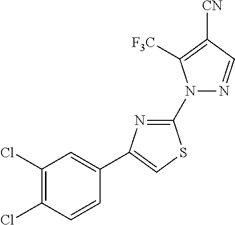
N1(C2=NC(C3=CC(Cl)=C(Cl)C=C3)=CS2)N=CC([CN])=C1[F3C]
